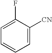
C1=C(F)C([CN])=CC=C1
